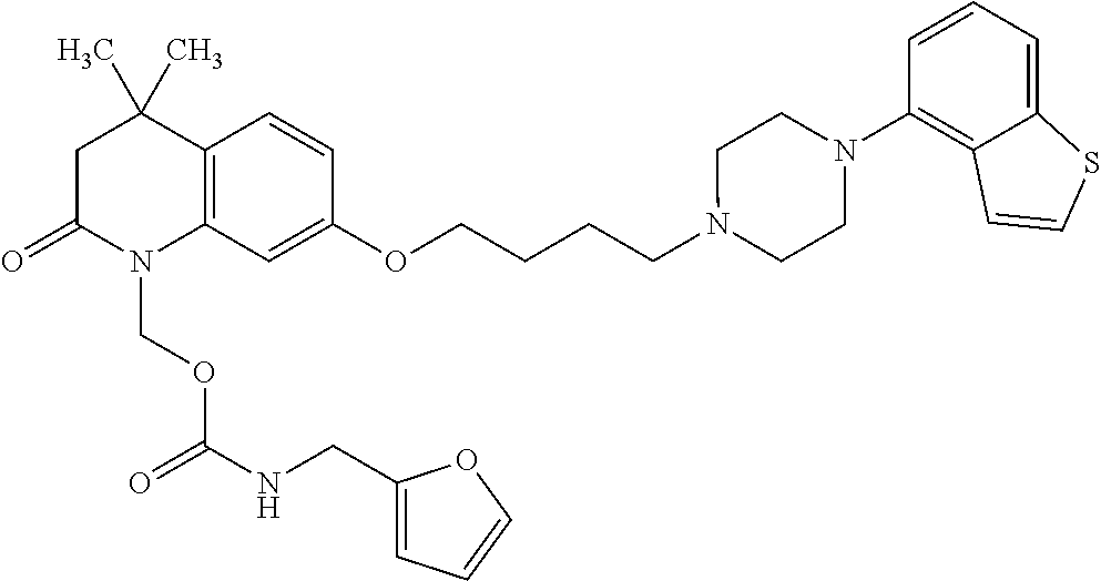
C1C(=O)N(COC(=O)NCC2=CC=CO2)C2=C(C1(C)C)C=CC(OCCCCN1CCN(C3=C4C(=CC=C3)SC=C4)CC1)=C2
